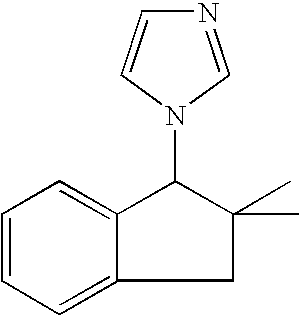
C1=CC=C2CC(C)(C)C(N3C=NC=C3)C2=C1
